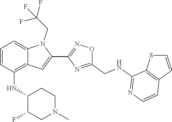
C1(C2=CC3=C(NC4C(F)CN(C)CC4)C=CC=C3N2CC(F)(F)F)=NOC(CNC2=NC=CC3=C2SC=C3)=N1
